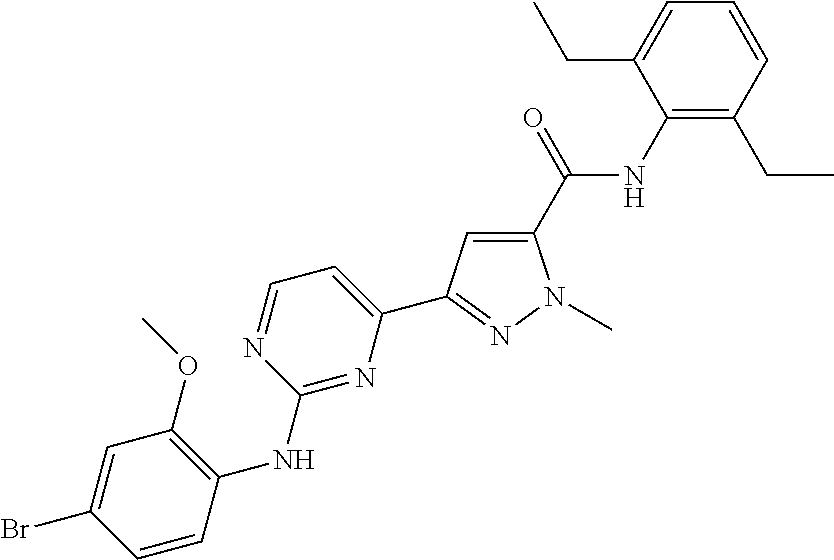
C1=C(Br)C=CC(NC2=NC(C3=NN(C)C(C(NC4=C(CC)C=CC=C4CC)=O)=C3)=CC=N2)=C1OC
